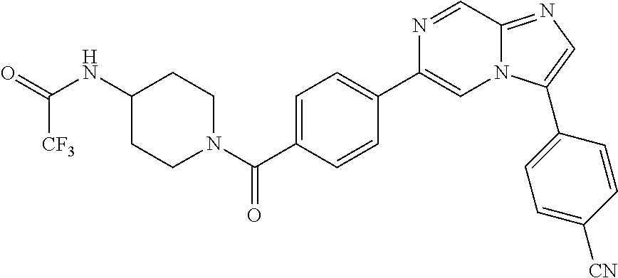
C1=C(C(N2CCC(NC(=O)[CF3])CC2)=O)C=CC(C2=CN3C(=NC=C3C3=CC=C([CN])C=C3)C=N2)=C1
